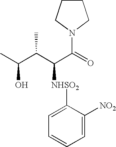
C1CCN(C(C([NHSO2]C2=CC=CC=C2[NO2])C(C)C(O)C)=O)C1
